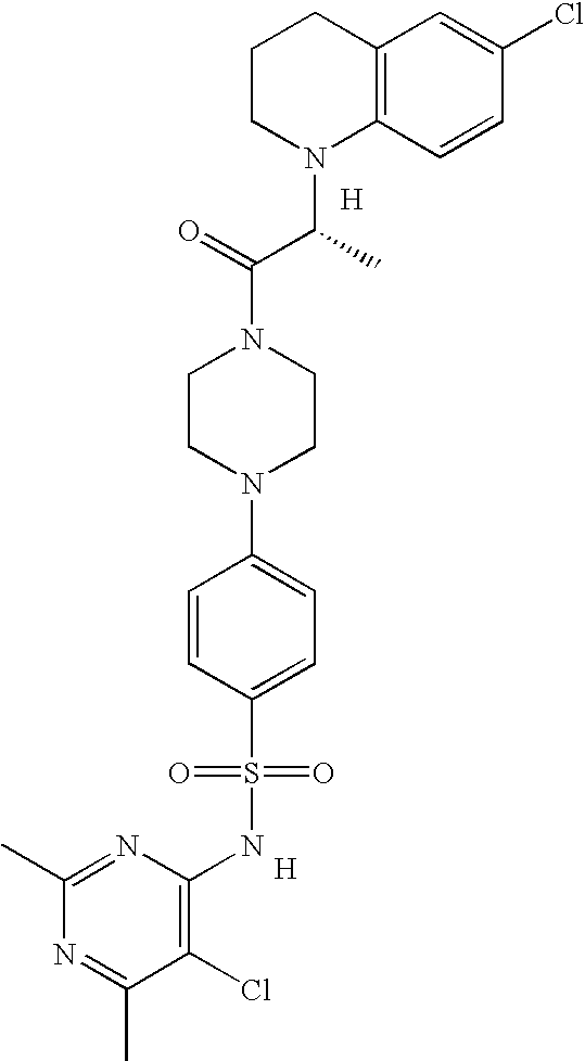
[H].[H].C1CN(C(C(N2CCN(C3=CC=C(S(=O)(=O)NC4=C(Cl)C(C)=NC(C)=N4)C=C3)CC2)=O)C)C2=C(C1)C=C(Cl)C=C2
